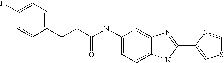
C1=C2C(=CC=C1NC(CC(C1=CC=C(F)C=C1)C)=O)NC(C1=CSC=N1)=N2
